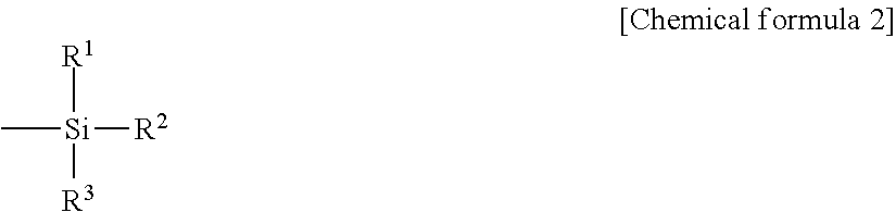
[R1][Si](C)([R2])[R3]
